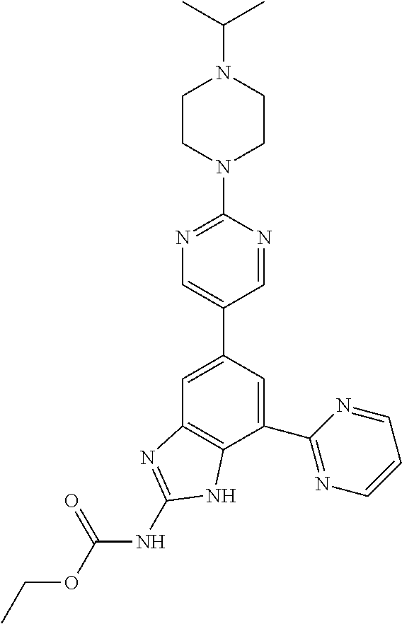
C1=C(C2=CN=C(N3CCN(C(C)C)CC3)N=C2)C=C(C2=NC=CC=N2)C2=C1N=C(NC(OCC)=O)N2
